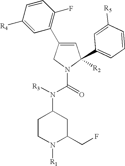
C1=C(C2=C(F)C=CC([R4])=C2)CN(C(=O)N([R3])C2CCN([R1])C(CF)C2)C1([R2])C1=CC=CC([R5])=C1
